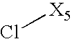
Cl[X5]
